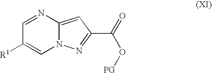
N1=CC([R1])=CN2C1=CC(C(=O)O[PG])=N2
